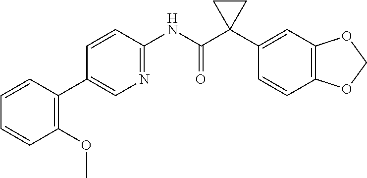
C1=CC(NC(C2(C3=CC4=C(C=C3)OCO4)CC2)=O)=NC=C1C1=C(OC)C=CC=C1
